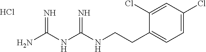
C(CC1=CC=C(Cl)C=C1Cl)NC(NC(N)=N)=N.Cl
